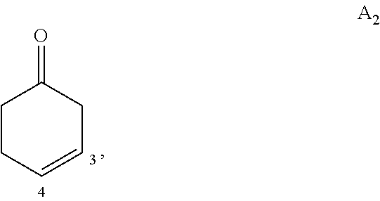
C1CC=CCC1=O
